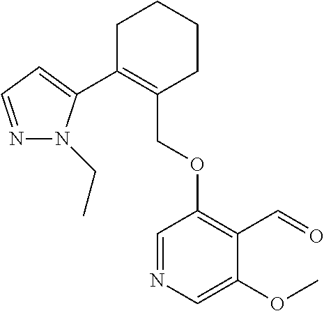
C1C(C2=CC=NN2CC)=C(COC2=C(C=O)C(OC)=CN=C2)CCC1
